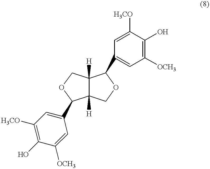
C12([H])C([H])(COC1C1=CC([OCH3])=C(O)C([H3CO])=C1)C(C1=CC([H3CO])=C(O)C([OCH3])=C1)OC2
